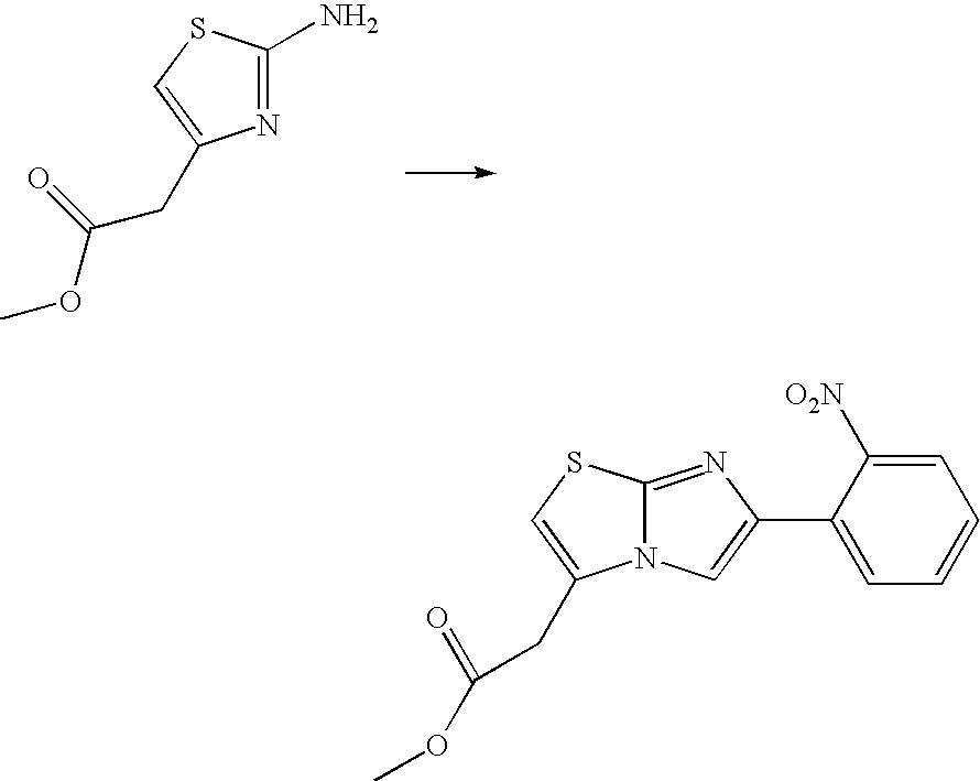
N1=C(N)SC=C1CC(OC)=O.N12C(=NC(C3=CC=CC=C3[O2N])=C1)SC=C2CC(=O)OC
